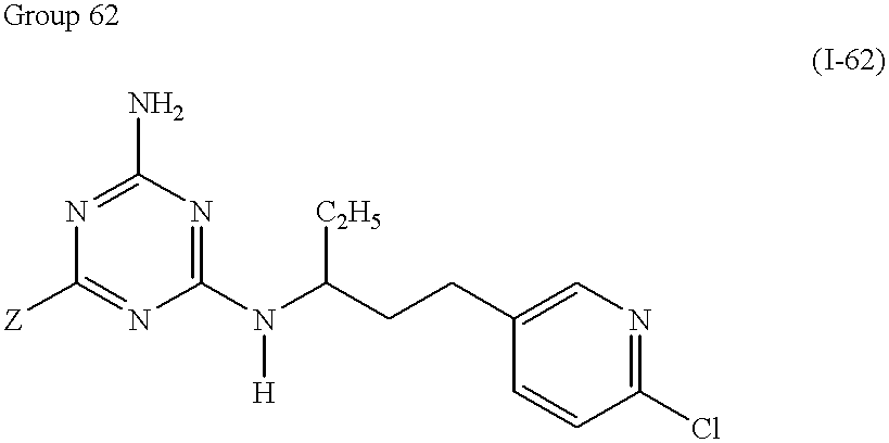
N1=C(N)N=C(N([H])C([C2H5])CCC2=CN=C(Cl)C=C2)N=C1[Z]
